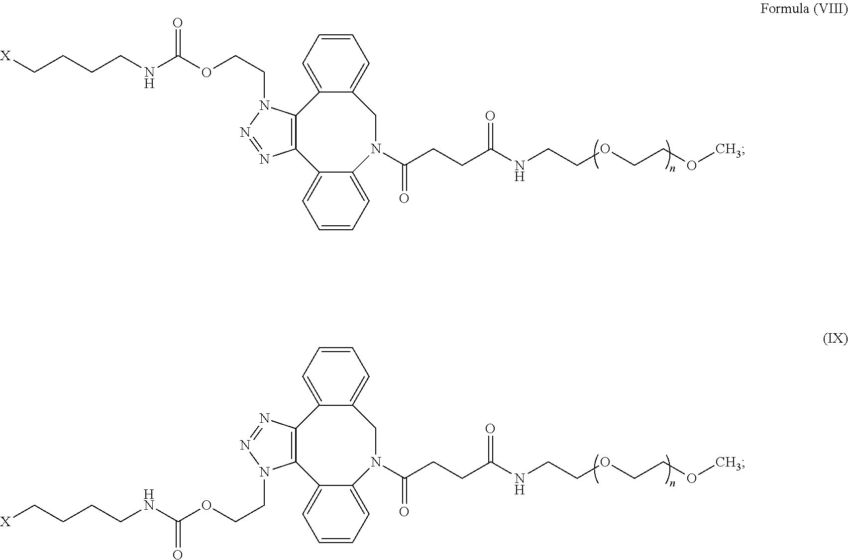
[X]CCCCNC(OCCN1C2=C(C3=CC=CC=C3N(C(CCC(NCCOCCOC)=O)=O)CC3=CC=CC=C32)N=N1)=O.[X]CCCCNC(OCCN1C2=C(C3=CC=CC=C3CN(C(=O)CCC(NCCOCCOC)=O)C3=CC=CC=C23)N=N1)=O
